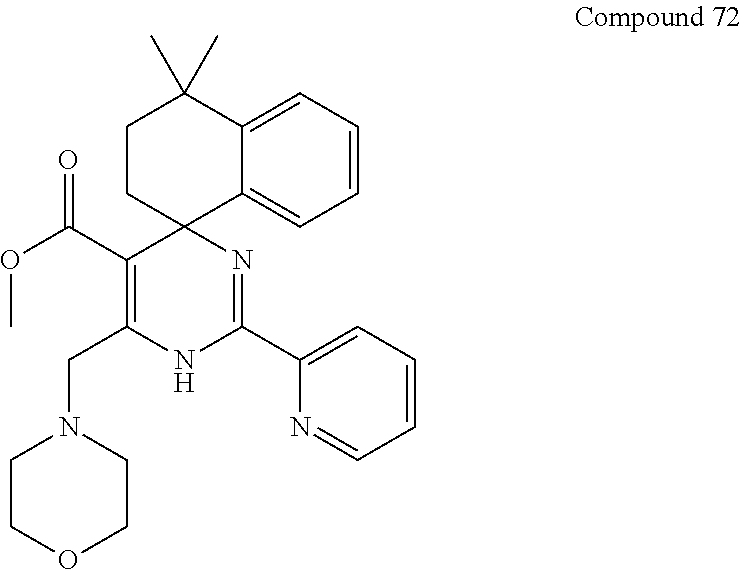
C1=C2C3(CCC(C)(C)C2=CC=C1)C(C(OC)=O)=C(CN1CCOCC1)NC(C1=CC=CC=N1)=N3
